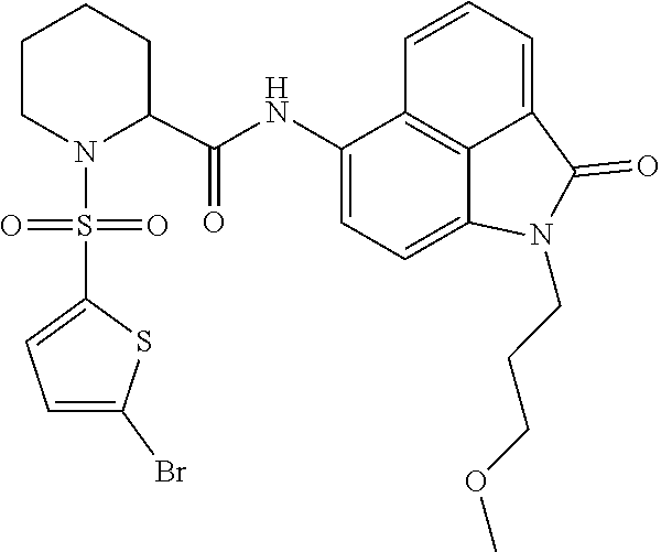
C1=C2C(=O)N(CCCOC)C3=CC=C(NC(C4CCCCN4S(=O)(C4=CC=C(Br)S4)=O)=O)C(=C23)C=C1
